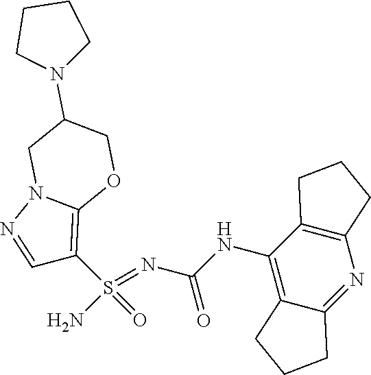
C(NC1=C2C(=NC3=C1CCC3)CCC2)(N=S(N)(=O)C1=C2N(N=C1)CC(N1CCCC1)CO2)=O
